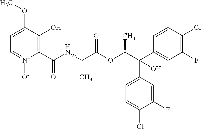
C1=C(OC)C(O)=C(C(NC(C(OC(C(C2=CC(F)=C(Cl)C=C2)(C2=CC=C(Cl)C(F)=C2)O)C)=O)C)=O)[N+]([O-])=C1
